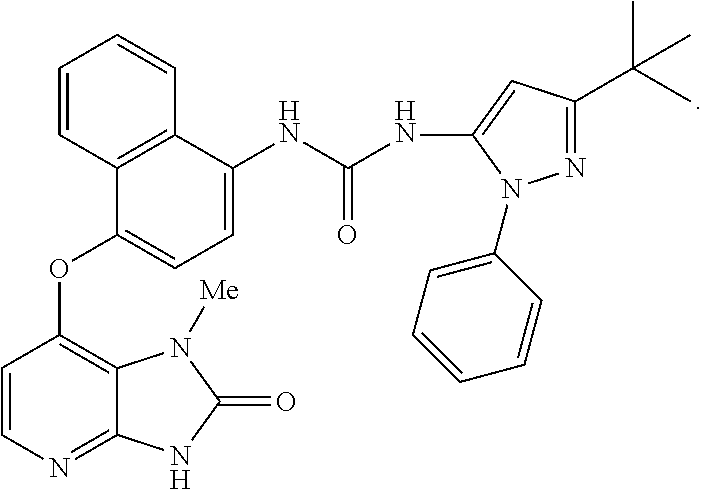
C1=CN=C2C(=C1OC1=CC=C(NC(=O)NC3=CC(C(C)(C)C)=NN3C3=CC=CC=C3)C3=C1C=CC=C3)N([Me])C(=O)N2
